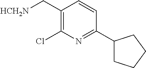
C1(C[HCH2N])=C(Cl)N=C(C2CCCC2)C=C1
